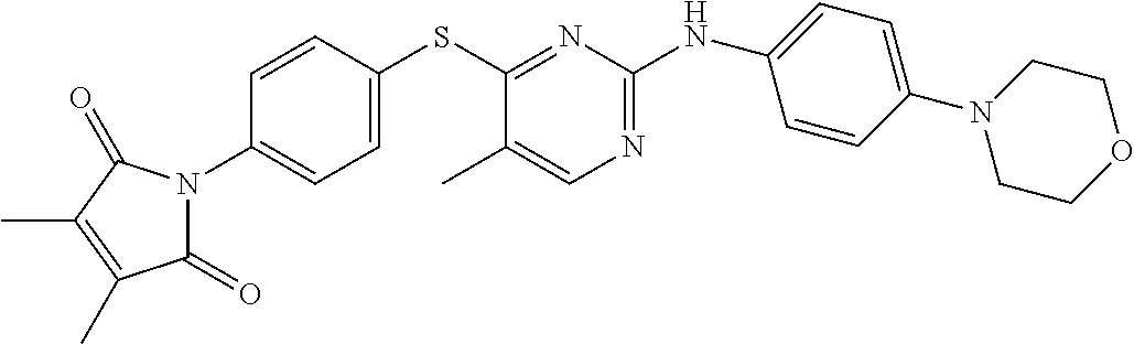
C1=CC(SC2=NC(NC3=CC=C(N4CCOCC4)C=C3)=NC=C2C)=CC=C1N1C(=O)C(C)=C(C)C1=O
